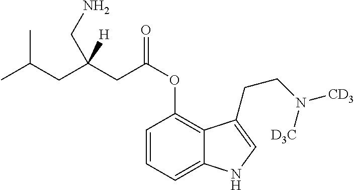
C1=CC=C2C(=C1OC(CC(CC(C)C)(CN)[H])=O)C(CCN([D3C])[CD3])=CN2
